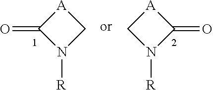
[A]1C(=O)N([R])C1.[A]1CN([R])C1=O
